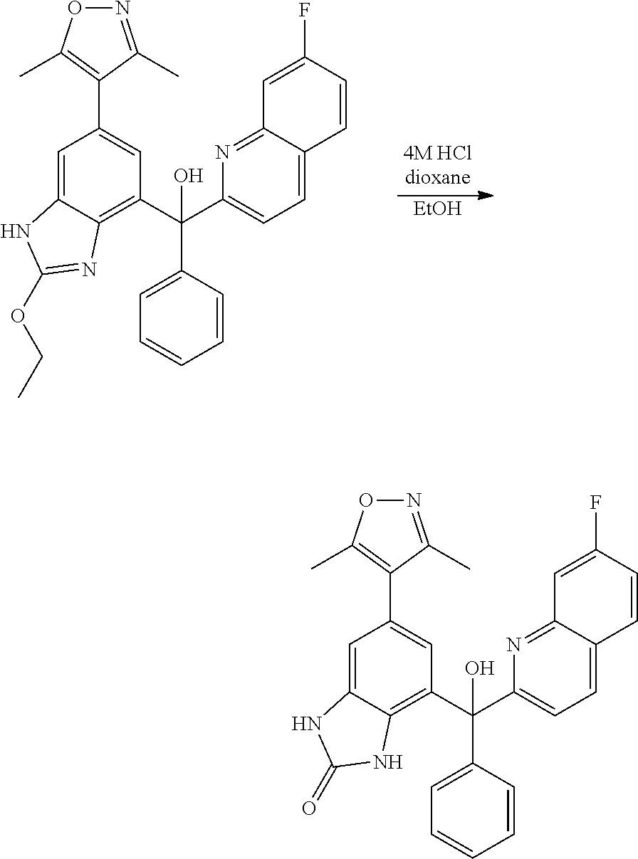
N1=C(C)C(C2=CC(C(C3=CC=C4C(=N3)C=C(F)C=C4)(C3=CC=CC=C3)O)=C3C(=C2)NC(OCC)=N3)=C(C)O1.[EtOH].N1=C(C)C(C2=CC(C(C3=CC=C4C(=N3)C=C(F)C=C4)(C3=CC=CC=C3)O)=C3C(=C2)NC(=O)N3)=C(C)O1
